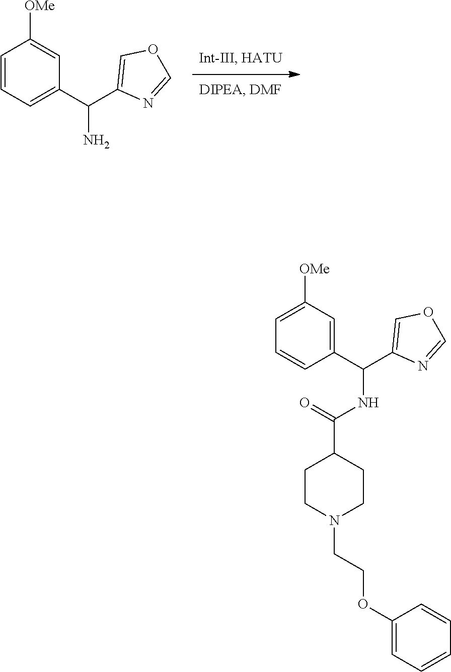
NC(C1=COC=N1)C1=CC=CC([OMe])=C1.C(C1CCN(CCOC2=CC=CC=C2)CC1)(=O)NC(C1=COC=N1)C1=CC([OMe])=CC=C1
